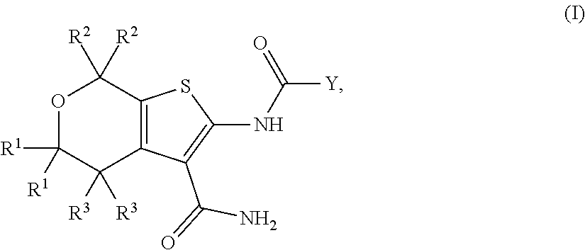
O1C([R1])([R1])C([R3])([R3])C2=C(C1([R2])[R2])SC(NC([Y])=O)=C2C(=O)N
